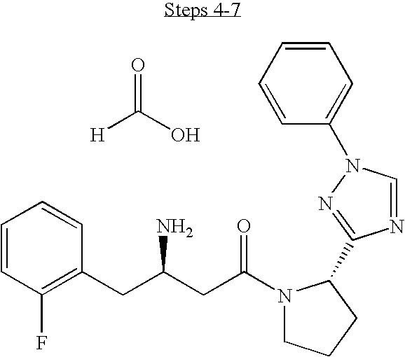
[H]C(O)=O.C1=CC(F)=C(CC(CC(N2CCCC2C2=NN(C3=CC=CC=C3)C=N2)=O)N)C=C1
